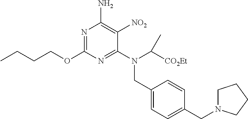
O(C1=NC(N)=C([NO2])C(N(C([CO2Et])C)CC2=CC=C(CN3CCCC3)C=C2)=N1)CCCC
